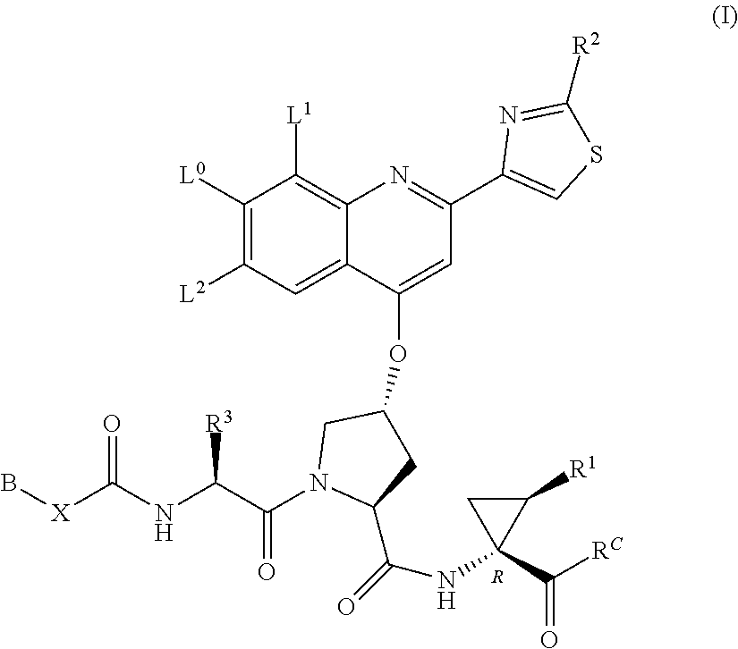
B[X]C(NC(C(N1C(C(=O)NC2(C([RC])=O)C([R1])C2)CC(OC2=CC(C3=CSC([R2])=N3)=NC3=C([L1])C([L0])=C([L2])C=C23)C1)=O)[R3])=O.[R]
